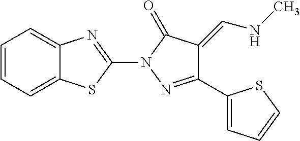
C12=CC=CC=C1SC(N1N=C(C3=CC=CS3)C(=CNC)C1=O)=N2
